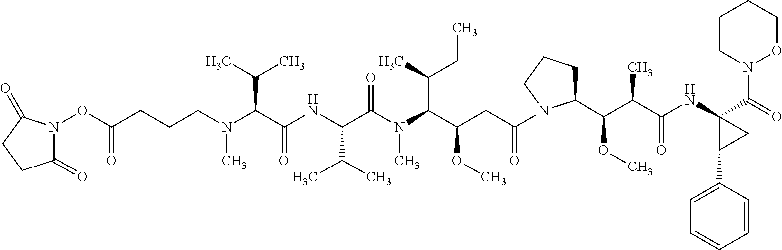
C1(=O)N(OC(CCCN(C(C(NC(C(N(C(C(CC(=O)N2C(C(C(C(NC3(C(=O)N4OCCCC4)C(C4=CC=CC=C4)C3)=O)C)OC)CCC2)OC)C(C)CC)C)=O)C(C)C)=O)C(C)C)C)=O)C(=O)CC1
